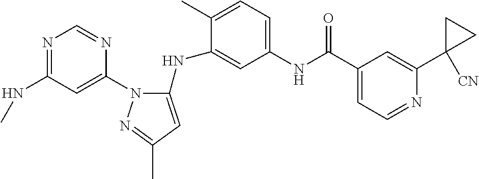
N1=C(NC)C=C(N2C(NC3=CC(NC(C4=CC=NC(C5([CN])CC5)=C4)=O)=CC=C3C)=CC(C)=N2)N=C1
